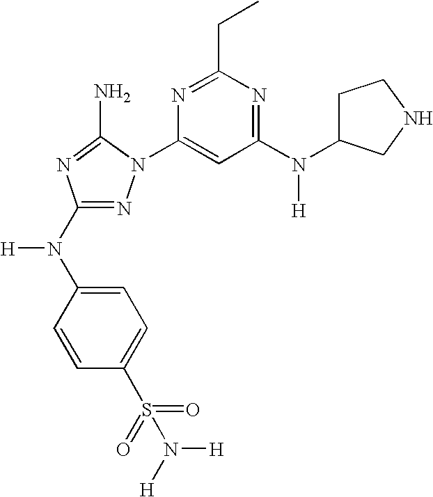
N1=C(N(C2=CC=C(S(=O)(=O)N([H])[H])C=C2)[H])N=C(N)N1C1=CC(N(C2CCNC2)[H])=NC(CC)=N1
